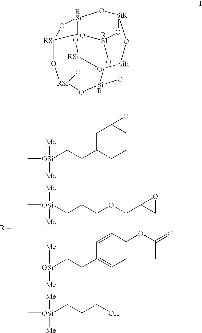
C[OSi]([Me])([Me])CCC1CCC2C(C1)O2.[OSi]([Me])(C)(CCCOCC1CO1)[Me].C[OSi]([Me])([Me])CCC1=CC=C(OC(C)=O)C=C1.[Me][OSi](C)([Me])CCCO.[RSi]12O[RSi](O[SiR](O[RSI](O)O)OC[SiR]3C[SiR](O3)O[RSi](O[RSi](O)O)O1)CC2
